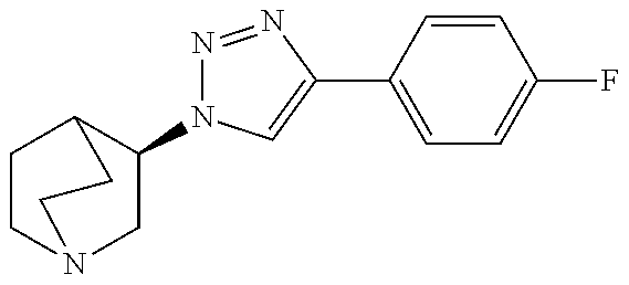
C1(N2N=NC(C3=CC=C(F)C=C3)=C2)CN2CCC1CC2
